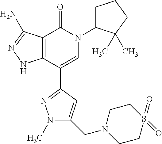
C12=C(C(C3=NN(C)C(CN4CCS(=O)(=O)CC4)=C3)=CN(C3CCCC3(C)C)C1=O)NN=C2N
